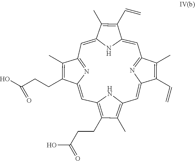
C1=C2NC(=CC3=NC(=CC4=C(C)C(CCC(O)=O)=C(N4)C=C4N=C1C(C)=C4CCC(O)=O)C(C=C)=C3C)C(C=C)=C2C
